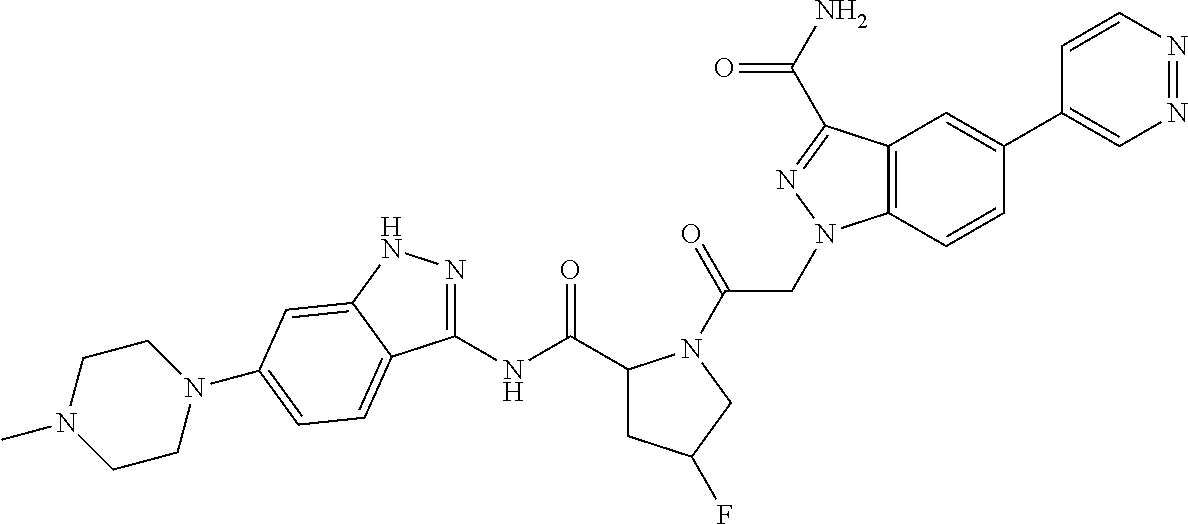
C12=C(C(C(N)=O)=NN1CC(N1C(C(NC3=NNC4=CC(N5CCN(C)CC5)=CC=C34)=O)CC(F)C1)=O)C=C(C1=CN=NC=C1)C=C2
